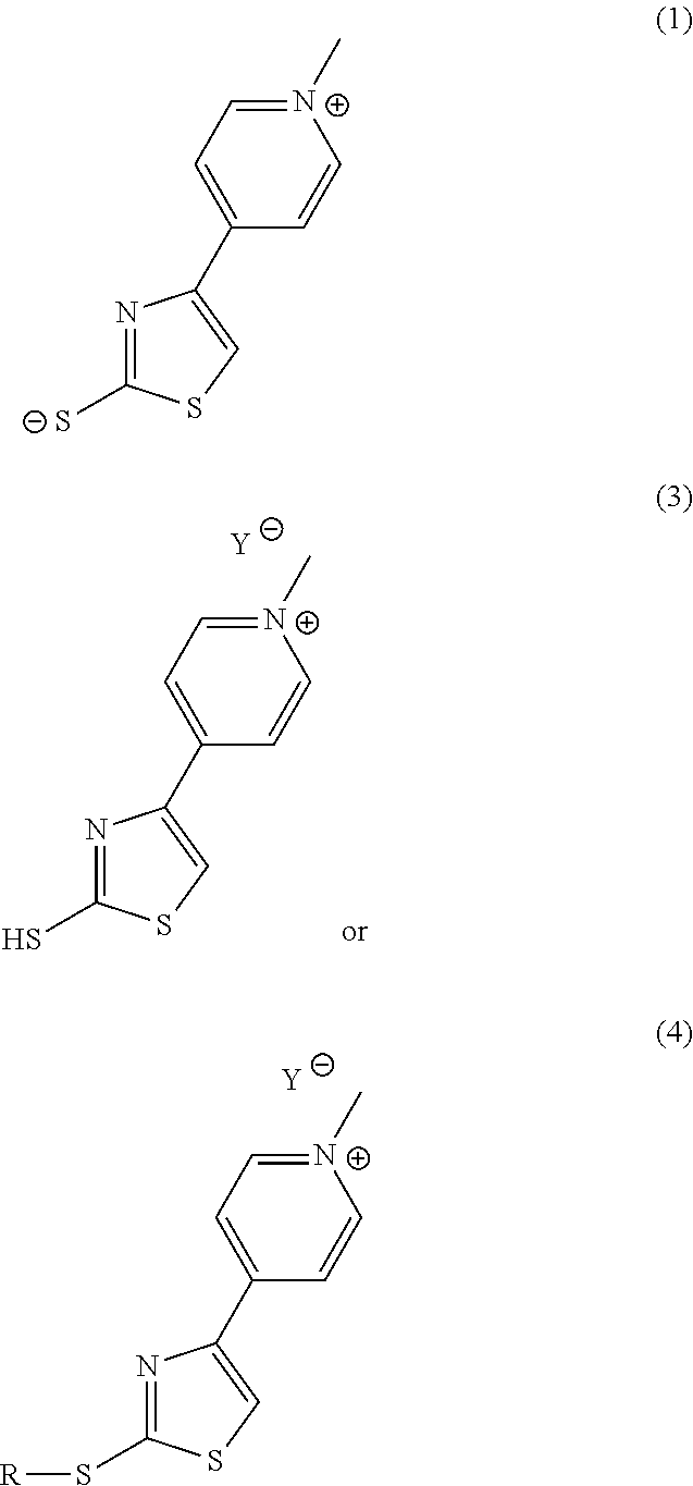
N1=C(S[R])SC=C1C1=CC=[N+](C)C=C1.[Y].N1=C(S)SC=C1C1=CC=[N+](C)C=C1.[Y].N1=C([S-])SC=C1C1=CC=[N+](C)C=C1
